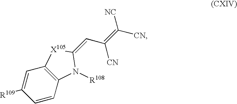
C1=C([R109])C=CC2=C1[X105]C(=CC(=C([CN])[NC])[CN])N2[R108]
